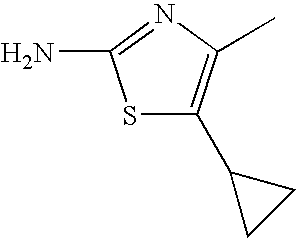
S1C(C2CC2)=C(C)N=C1N
